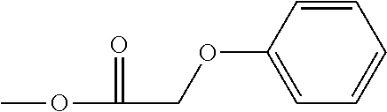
COC(=O)COC1=CC=CC=C1
